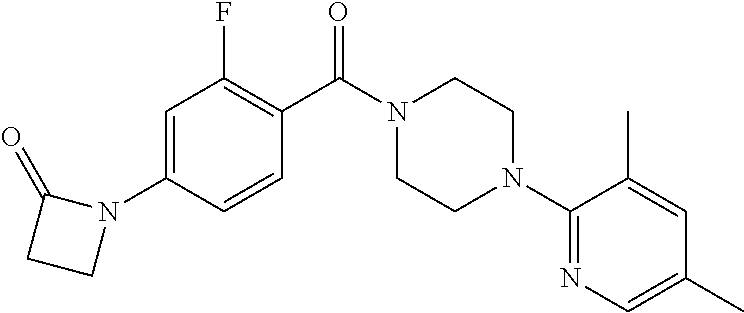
C1=C(N2C(=O)CC2)C=CC(C(N2CCN(C3=NC=C(C)C=C3C)CC2)=O)=C1F
